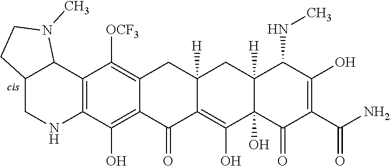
C12=C(O)C3=C(C([OCF3])=C1CC1([H])C(=C(O)C4(O)C([H])(C1)C(NC)C(O)=C(C(N)=O)C4=O)C2=O)C1C(CN3)CCN1C
